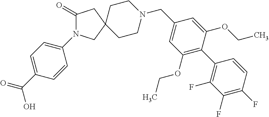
C1(=O)N(C2=CC=C(C(O)=O)C=C2)CC2(C1)CCN(CC1=CC(OCC)=C(C3=C(F)C(F)=C(F)C=C3)C(OCC)=C1)CC2
